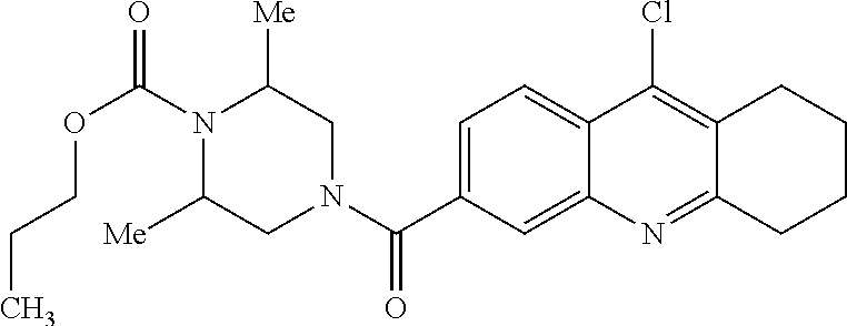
N1(C(OCCC)=O)C([Me])CN(C(=O)C2=CC=C3C(=C2)N=C2C(=C3Cl)CCCC2)CC1[Me]
